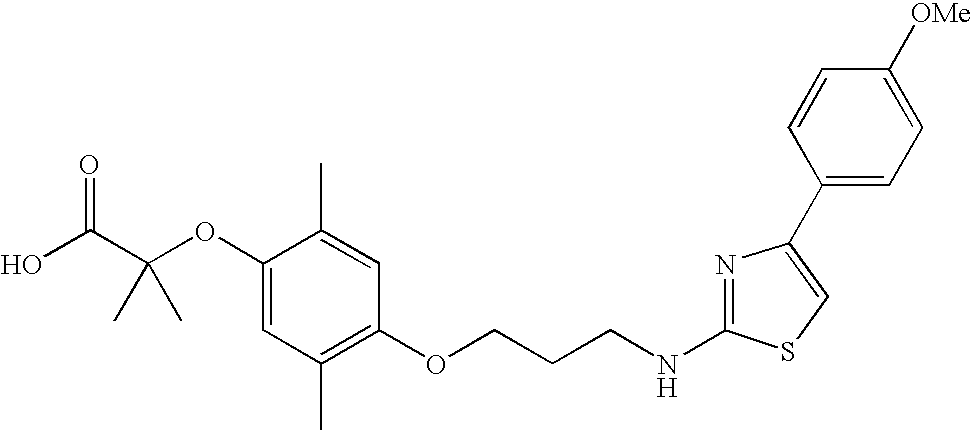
C1(OC(C(O)=O)(C)C)=CC(C)=C(OCCCNC2=NC(C3=CC=C([OMe])C=C3)=CS2)C=C1C
